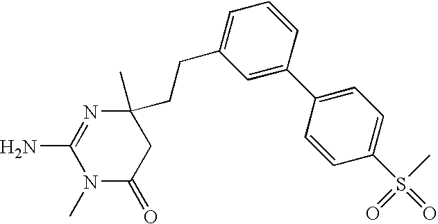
N1(C)C(=O)CC(C)(CCC2=CC=CC(C3=CC=C(S(=O)(C)=O)C=C3)=C2)N=C1N
